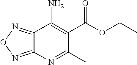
C12=NON=C1N=C(C)C(C(OCC)=O)=C2N
